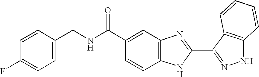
C1(C(NCC2=CC=C(F)C=C2)=O)=CC2=C(C=C1)NC(C1=NNC3=C1C=CC=C3)=N2
